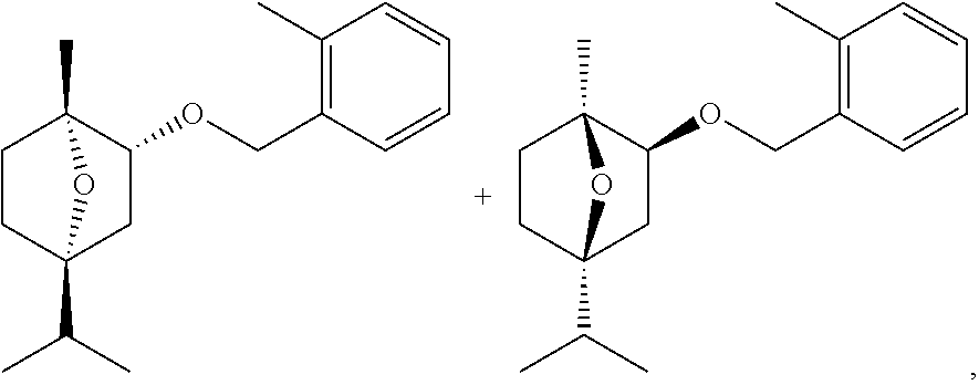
C1CC2(C(C)C)CC(OCC3=C(C)C=CC=C3)C1(C)O2.C1CC2(C(C)C)CC(OCC3=C(C)C=CC=C3)C1(C)O2
